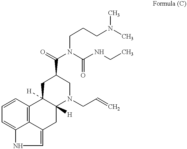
C12=C3C=CC=C1NC=C2CC1([H])C3([H])CC(C(=O)N(C(NCC)=O)CCCN(C)C)CN1CC=C
